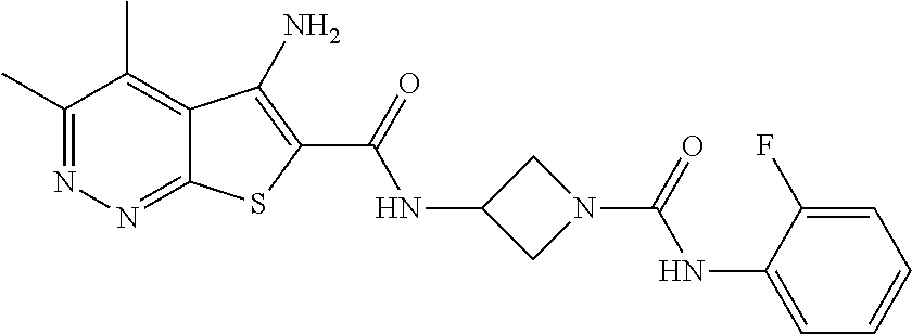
C1(C)=NN=C2C(=C1C)C(N)=C(C(=O)NC1CN(C(=O)NC3=CC=CC=C3F)C1)S2
